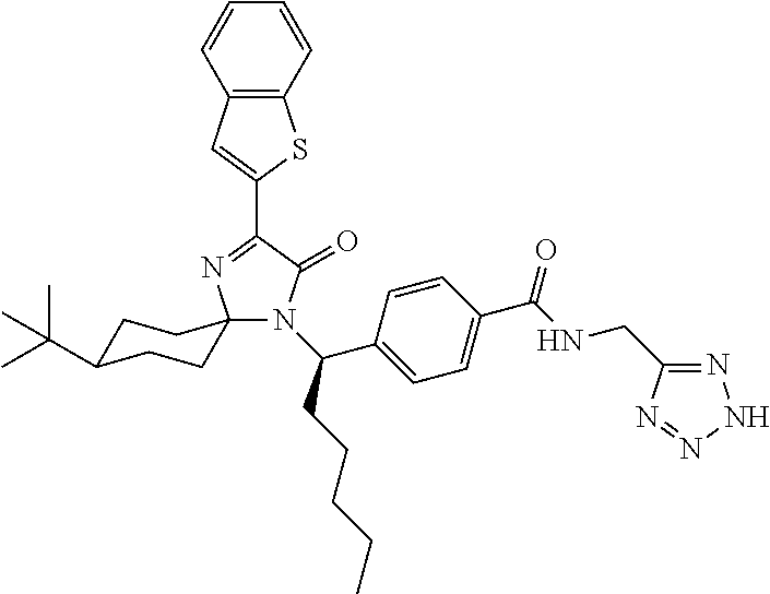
N1(C(C2=CC=C(C(=O)NCC3=NNN=N3)C=C2)CCCCC)C(=O)C(C2=CC3=C(S2)C=CC=C3)=NC12CCC(C(C)(C)C)CC2
